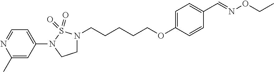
N1(C2=CC=NC(C)=C2)CCN(CCCCCOC2=CC=C(C=NOCC)C=C2)S1(=O)=O
